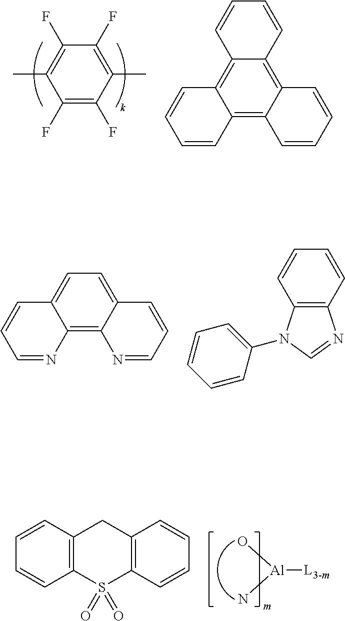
C1(F)=C(F)C(C)=C(F)C(F)=C1C.C12=C3C(=C4C(=C1C=CC=C2)C=CC=C4)C=CC=C3.C12=C3C(=CC=C1C=CC=N2)C=CC=N3.C12=C(C=CC=C1)N=CN2C1=CC=CC=C1.[L3-m][Al](O)N.C12=C(S(=O)(=O)C3=C(C1)C=CC=C3)C=CC=C2
